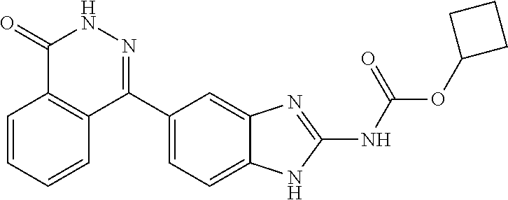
O(C1CCC1)C(=O)NC1=NC2=CC(C3=NNC(=O)C4=C3C=CC=C4)=CC=C2N1
